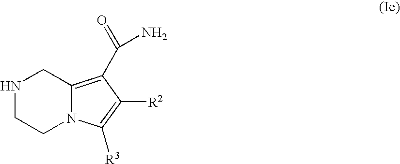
N1CCN2C(=C(C(=O)N)C([R2])=C2[R3])C1
